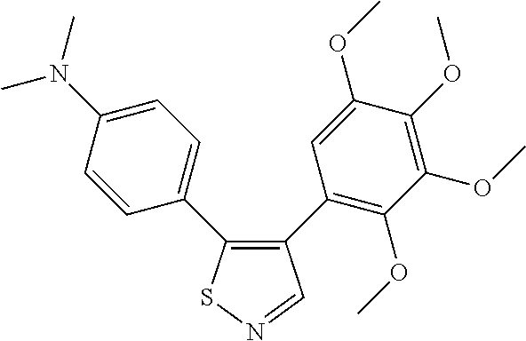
C1=CC(C2=C(C3=C(OC)C(OC)=C(OC)C(OC)=C3)C=NS2)=CC=C1N(C)C
